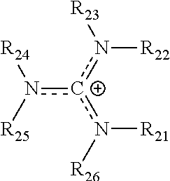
[R23]n([c+](n([R26])[R21])n([R25])[R24])[R22]
